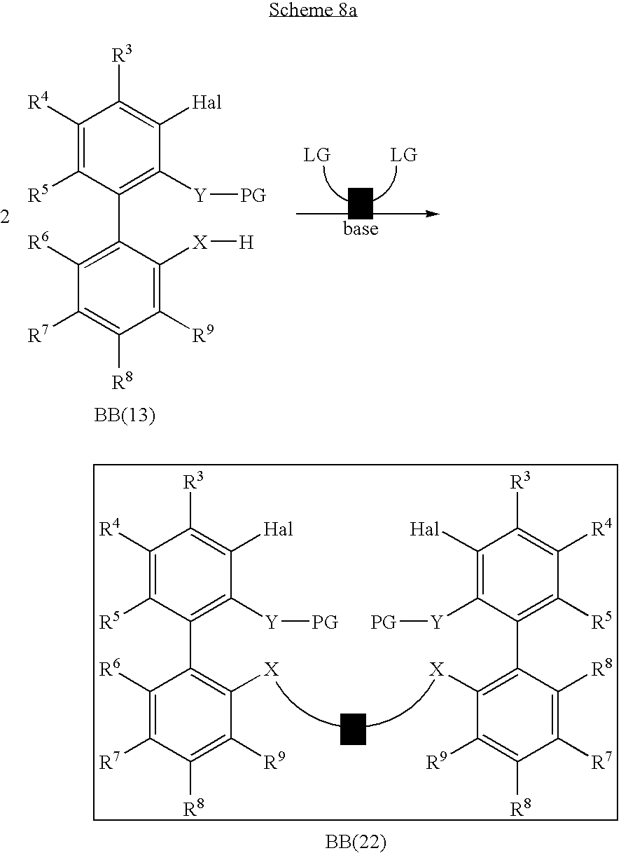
C1([R4])=C([R5])C(C2=C([R6])C([R7])=C([R8])C([R9])=C2[X][H])=C([Y][PG])C([Hal])=C1[R3].B.B.C1([R4])=C([R5])C(C2=C([X])C([R9])=C([R8])C([R7])=C2[R6])=C([Y][PG])C([Hal])=C1[R3].C1([Hal])=C([Y][PG])C(C2=C([X])C([R9])=C([R8])C([R7])=C2[R8])=C([R5])C([R4])=C1[R3]
